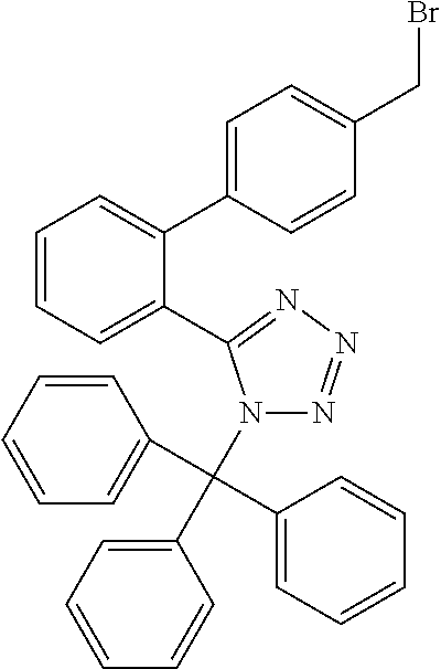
C1=CC=CC=C1C(C1=CC=CC=C1)(C1=CC=CC=C1)N1N=NN=C1C1=CC=CC=C1C1=CC=C(CBr)C=C1
